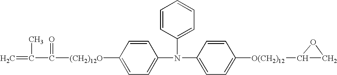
C1=C([(CH2)12O]C(C(=C)C)=O)C=CC(N(C2=CC=C([O(CH2)12]C3CO3)C=C2)C2=CC=CC=C2)=C1
